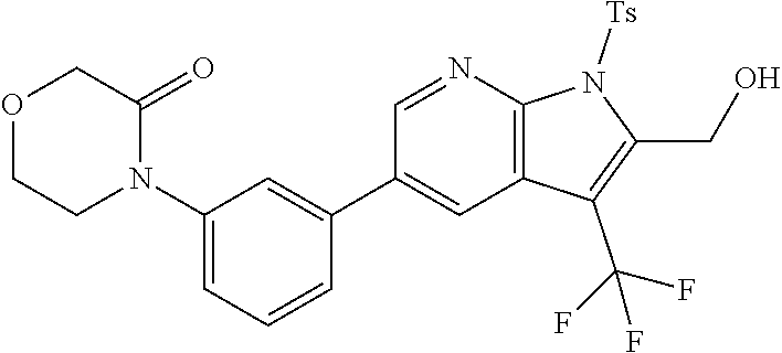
C1(N2C(=O)COCC2)=CC=CC(C2=CC3=C(N=C2)N([Ts])C(CO)=C3C(F)(F)F)=C1
